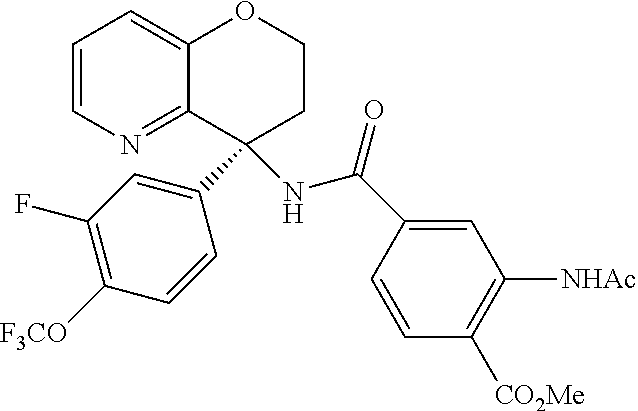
C12=CC=CN=C1C(C1=CC(F)=C([F3CO])C=C1)(NC(C1=CC([NHAc])=C([CO2Me])C=C1)=O)CCO2
